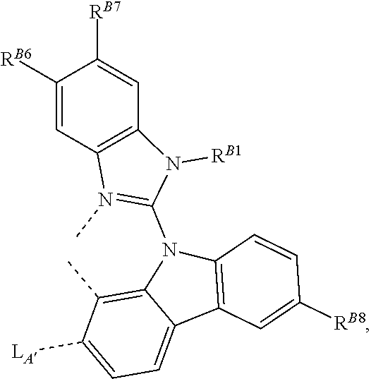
C12=C(C)C([LA])=CC=C1C1=C(N2C2=N(C)C3=C(N2[RB1])C=C([RB7])C([RB6])=C3)C=CC([RB8])=C1
